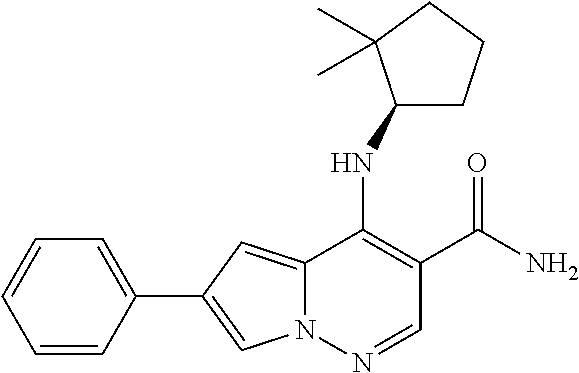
C1=CC(C2=CN3C(=C2)C(NC2CCCC2(C)C)=C(C(N)=O)C=N3)=CC=C1
